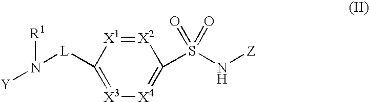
[X2]1=[X1]C([L]N([R1])[Y])=[X3][X4]=C1S(N[Z])(=O)=O
